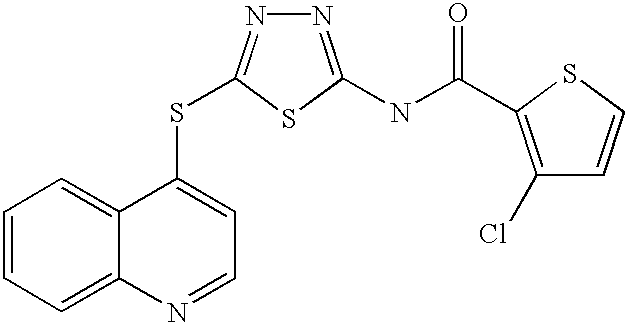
C12=CC=CC=C1C(SC1=NN=C(NC(=O)C3=C(Cl)C=CS3)S1)=CC=N2
